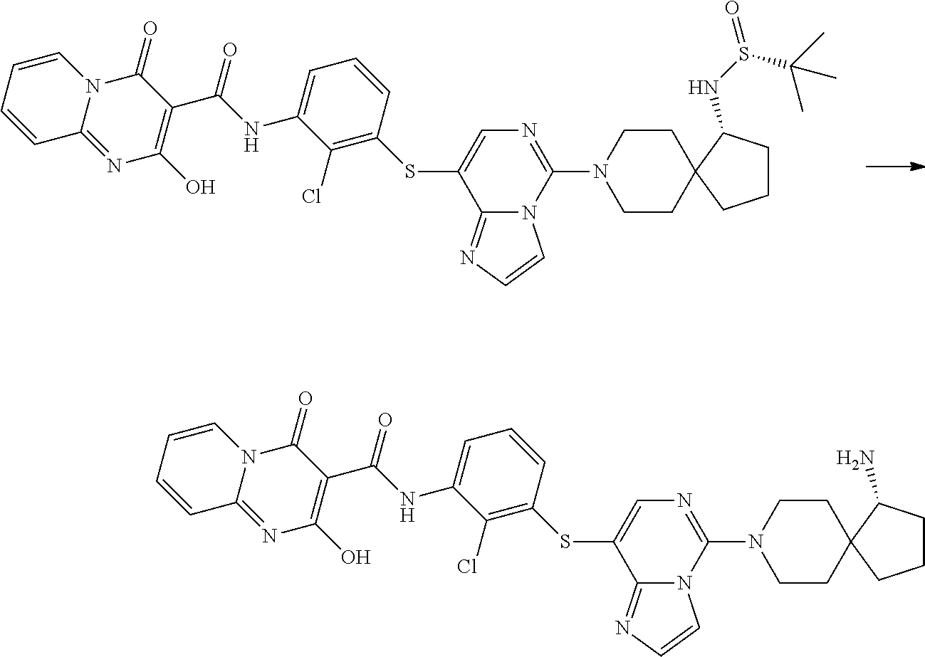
S(C1=CN=C(N2CCC3(CC2)CCCC3NS(C(C)(C)C)=O)N2C1=NC=C2)C1=C(Cl)C(NC(=O)C2=C(O)N=C3N(C2=O)C=CC=C3)=CC=C1.S(C1=CN=C(N2CCC3(CC2)CCCC3N)N2C1=NC=C2)C1=C(Cl)C(NC(=O)C2=C(O)N=C3N(C2=O)C=CC=C3)=CC=C1
